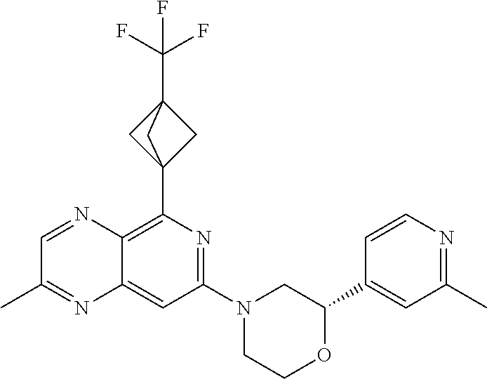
C1(C23CC(C(F)(F)F)(C2)C3)=C2C(=CC(N3CCOC(C4=CC(C)=NC=C4)C3)=N1)N=C(C)C=N2
